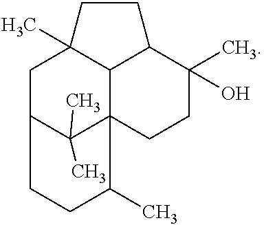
C1C2C(C)(C)C3(C4C1(C)CCC4C(C)(O)CC3)C(C)CC2
